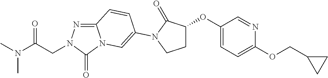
C12=NN(CC(N(C)C)=O)C(=O)N1C=C(N1C(=O)C(OC3=CC=C(OCC4CC4)N=C3)CC1)C=C2
